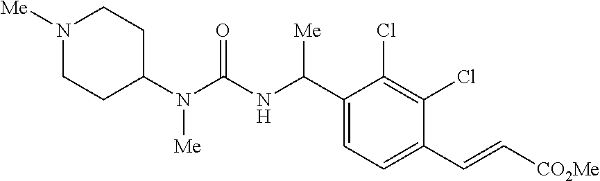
C1(N(C(NC(C2=CC=C(C=C[CO2Me])C(Cl)=C2Cl)[Me])=O)[Me])CCN([Me])CC1
